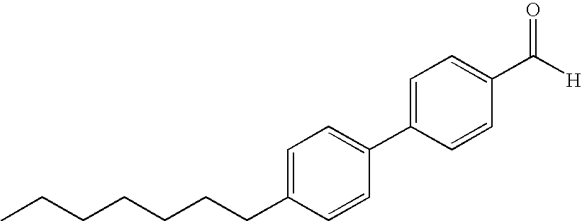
C1=CC(C([H])=O)=CC=C1C1=CC=C(CCCCCCC)C=C1
